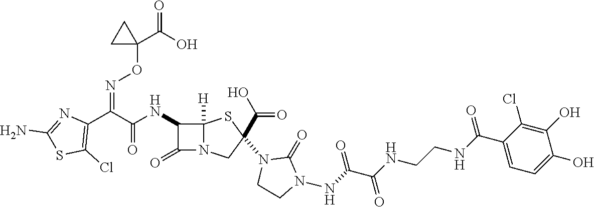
C(=O)(NC1C(=O)N2C1([H])SC(N1CCN(NC(C(NCCNC(C3=CC=C(O)C(O)=C3Cl)=O)=O)=O)C1=O)(C(O)=O)C2)C(C1=C(Cl)SC(N)=N1)=NOC1(C(O)=O)CC1
